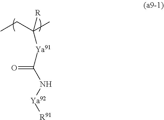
CCC(C)([R])[Ya91]C(=O)N[Ya92][R91]
